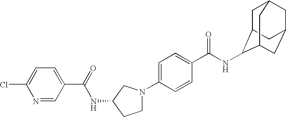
C1=C(N2CCC(NC(C3=CC=C(Cl)N=C3)=O)C2)C=CC(C(NC2C3CC4CC(CC2C4)C3)=O)=C1
